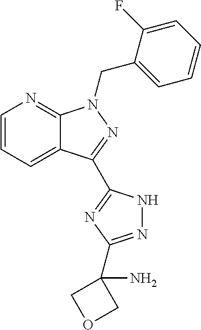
C1=CC=C2C(=N1)N(CC1=CC=CC=C1F)N=C2C1=NC(C2(N)COC2)=NN1
